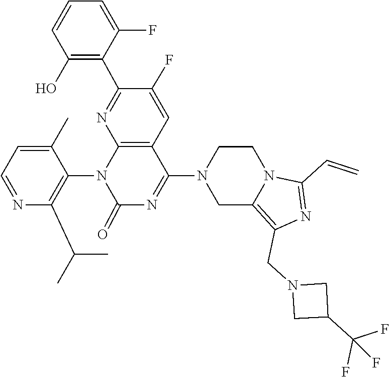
N12C(C=C)=NC(CN3CC(C(F)(F)F)C3)=C1CN(C1=NC(=O)N(C3=C(C(C)C)N=CC=C3C)C3=C1C=C(F)C(C1=C(O)C=CC=C1F)=N3)CC2
